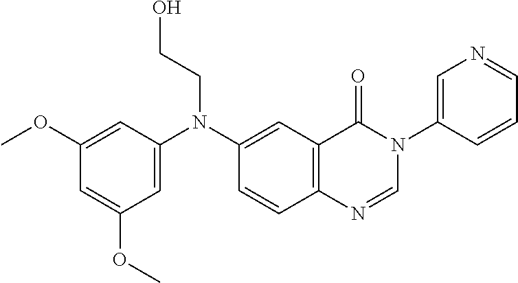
C1=C(N(CCO)C2=CC3=C(C=C2)N=CN(C2=CN=CC=C2)C3=O)C=C(OC)C=C1OC
